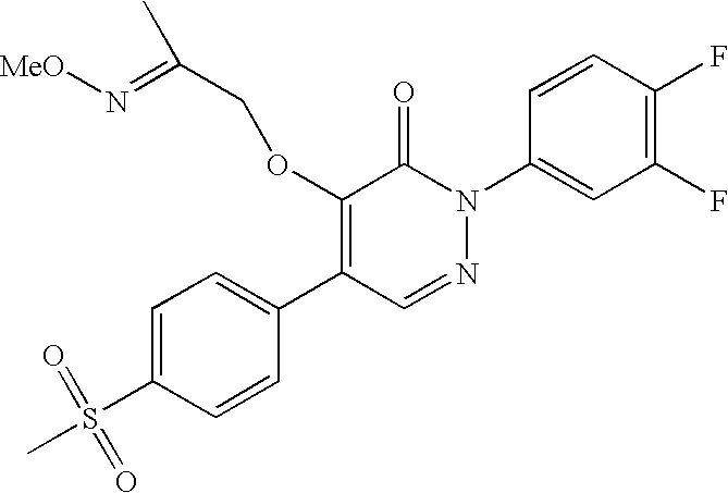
C1=C(S(C)(=O)=O)C=CC(C2=C(OCC(C)=N[MeO])C(=O)N(C3=CC(F)=C(F)C=C3)N=C2)=C1
